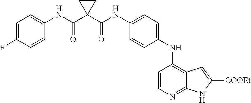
C12=C(NC3=CC=C(NC(C4(C(NC5=CC=C(F)C=C5)=O)CC4)=O)C=C3)C=CN=C1NC([COOEt])=C2
